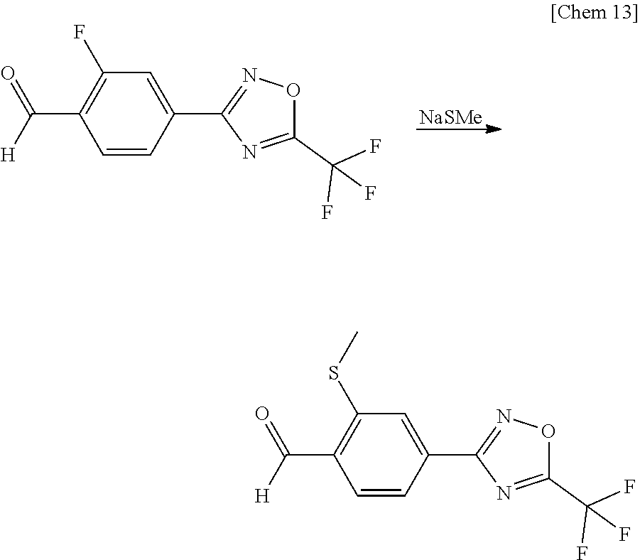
[NaSMe].C1=CC(C2=NOC(C(F)(F)F)=N2)=CC(F)=C1C([H])=O.C1=CC(C2=NOC(C(F)(F)F)=N2)=CC(SC)=C1C([H])=O
